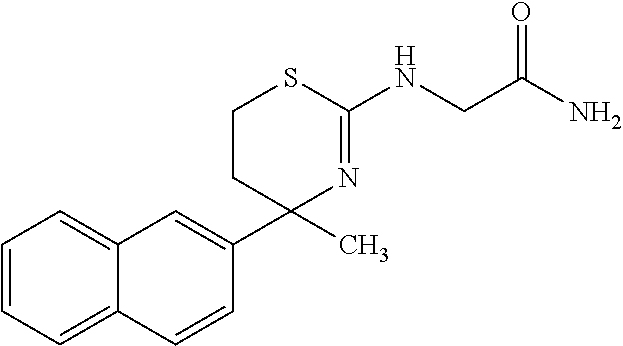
C1=CC=C2C(=C1)C=C(C1(C)N=C(NCC(N)=O)SCC1)C=C2
